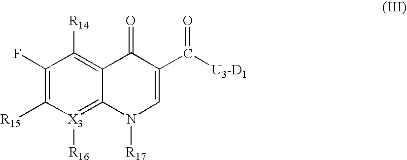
C1(F)=C([R15])[X3]([R16])=C2C(=C1[R14])C(=O)C(C([U3-D1])=O)=CN2[R17]
